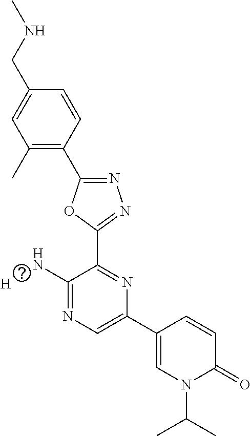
C1(C)=C(C2=NN=C(C3=NC(C4=CN(C(C)C)C(=O)C=C4)=CN=C3N)O2)C=CC(CNC)=C1.[H]
